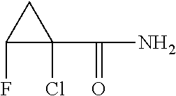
C1(F)C(C(N)=O)(Cl)C1
